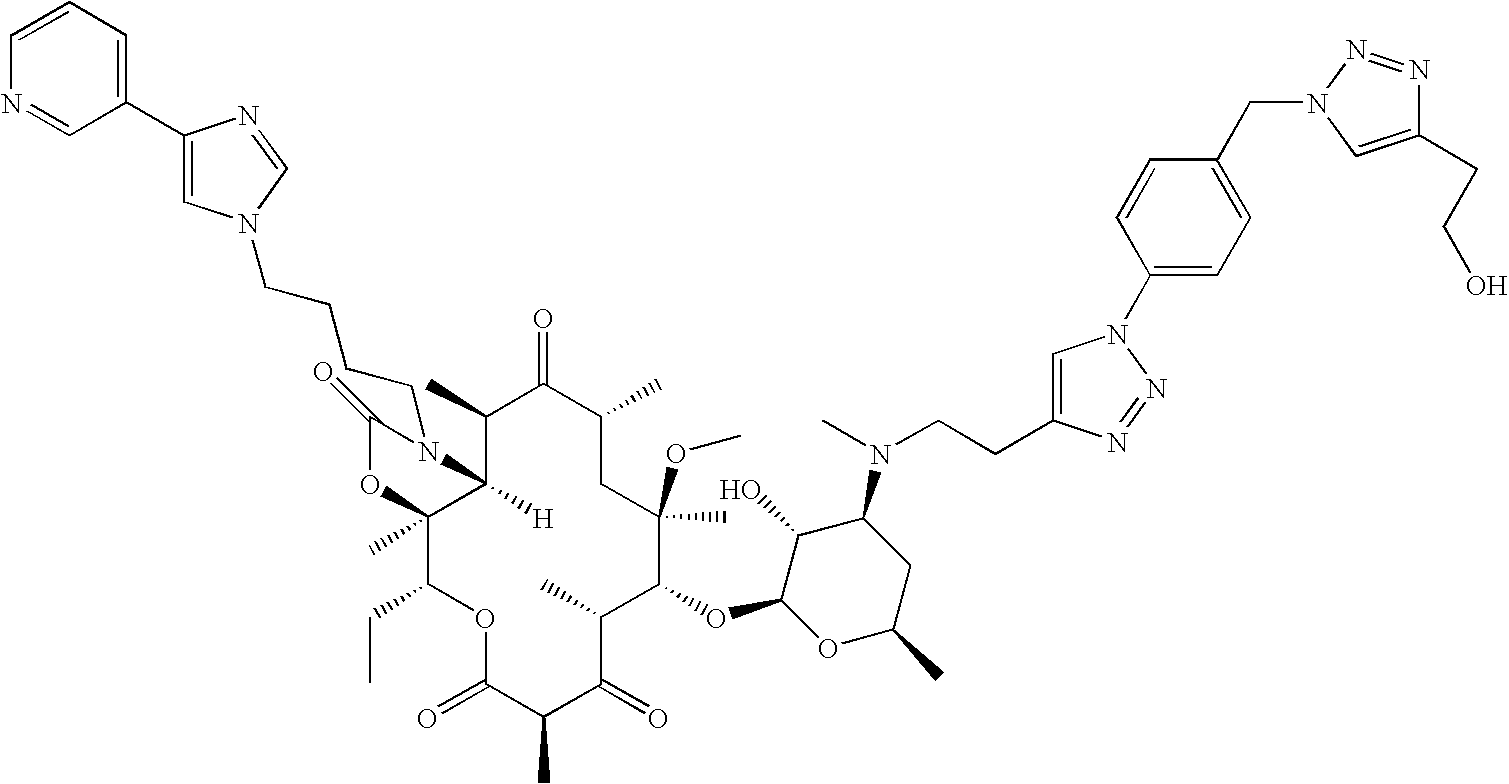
C1(C)C2([H])C(C)(C(CC)OC(=O)C(C)C(=O)C(C)C(OC3OC(C)CC(N(C)CCC4=CN(C5=CC=C(CN6N=NC(CCO)=C6)C=C5)N=N4)C3O)C(C)(OC)CC(C)C1=O)OC(=O)N2CCCCN1C=C(C2=CC=CN=C2)N=C1
